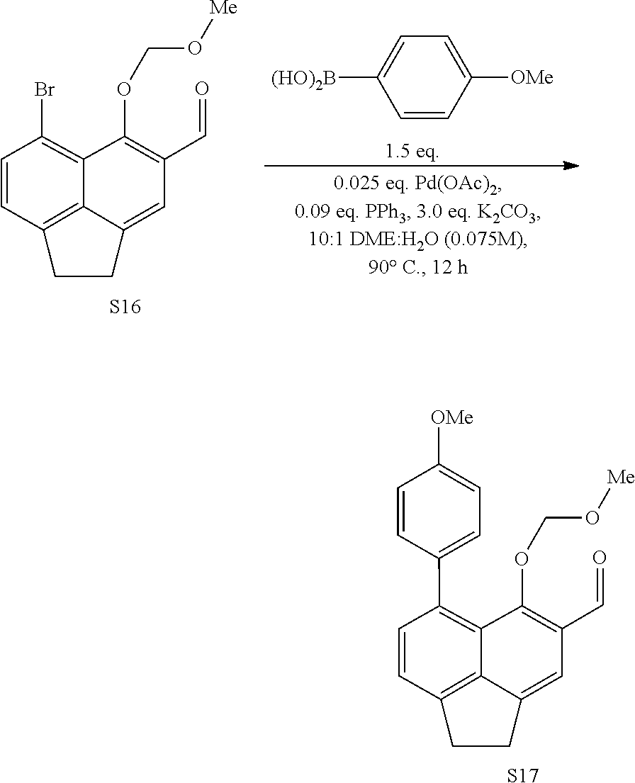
C1(OCO[Me])=C(C=O)C=C2CCC3=C2C1=C(C1=CC=C([OMe])C=C1)C=C3.[S17].C1(OCO[Me])=C(C=O)C=C2CCC3=C2C1=C(Br)C=C3.[S16].C1([OMe])=CC=C([(HO)2B])C=C1
